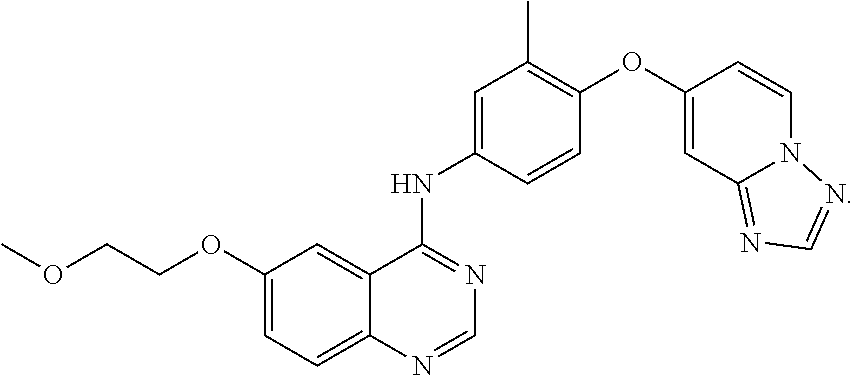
C1(OCCOC)=CC=C2C(=C1)C(NC1=CC(C)=C(OC3=CC4=NC=NN4C=C3)C=C1)=NC=N2
